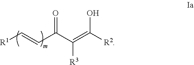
OC(=C(C(C=C[R1])=O)[R3])[R2]
